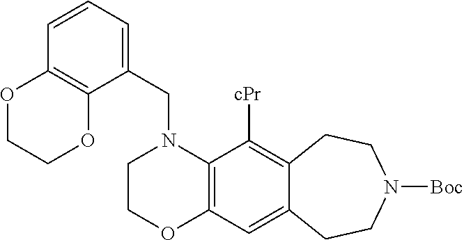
C1COC2=C(N1CC1=CC=CC3=C1OCCO3)C([cPr])=C1C(=C2)CCN([Boc])CC1
